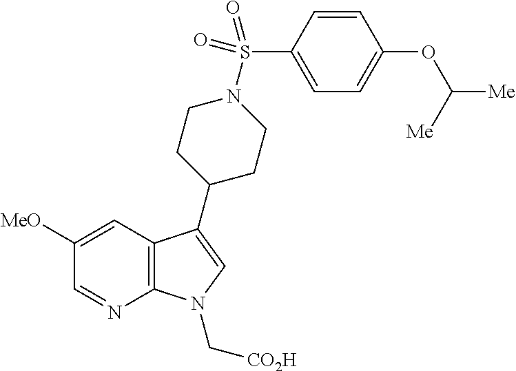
C12=C(C(C3CCN(S(C4=CC=C(OC([Me])[Me])C=C4)(=O)=O)CC3)=CN1C[CO2H])C=C([MeO])C=N2
